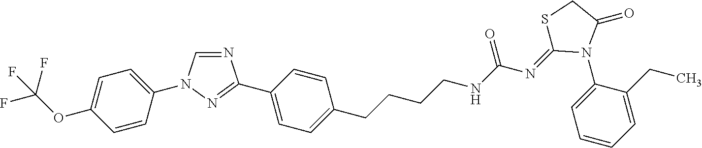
N1=CN(C2=CC=C(OC(F)(F)F)C=C2)N=C1C1=CC=C(CCCCNC(N=C2SCC(=O)N2C2=CC=CC=C2CC)=O)C=C1
